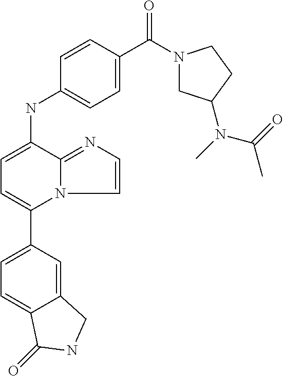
C1(C2=CC=C(NC3=CC=C(C(N4CC(N(C)C(=O)C)CC4)=O)C=C3)C3=NC=CN23)=CC=C2C(=C1)CNC2=O
